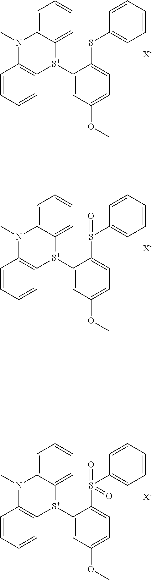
C1=C2C(=CC=C1)[S+](C1=CC(OC)=CC=C1SC1=CC=CC=C1)C1=C(C=CC=C1)N2C.[X-].C1=C2C(=CC=C1)[S+](C1=CC(OC)=CC=C1S(C1=CC=CC=C1)=O)C1=C(C=CC=C1)N2C.[X-].C1=C2C(=CC=C1)[S+](C1=CC(OC)=CC=C1S(C1=CC=CC=C1)(=O)=O)C1=C(C=CC=C1)N2C.[X-]
